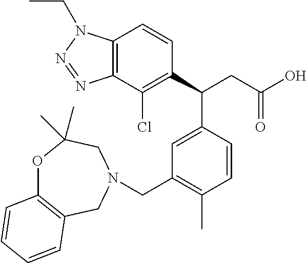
C1(C(CC(O)=O)C2=CC(CN3CC4=C(OC(C)(C)C3)C=CC=C4)=C(C)C=C2)=C(Cl)C2=C(C=C1)N(CC)N=N2
